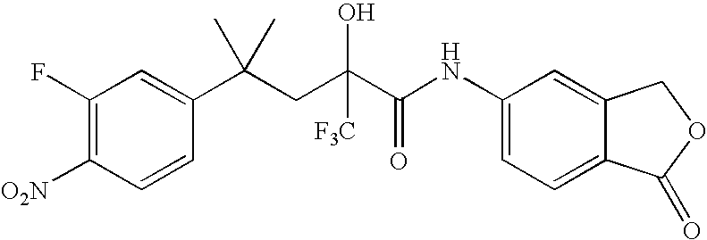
C1(F)=C([O2N])C=CC(C(CC(C(NC2=CC=C3C(=C2)COC3=O)=O)([F3C])O)(C)C)=C1
